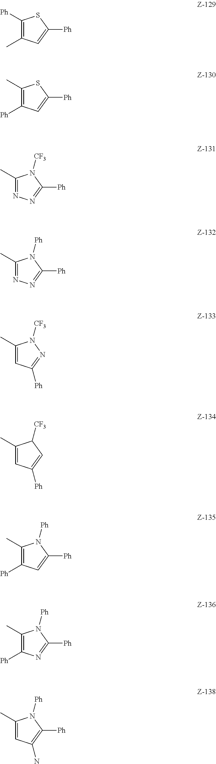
C1([Ph])=C(C)C=C([Ph])S1.C1(C)=C([Ph])C=C([Ph])S1.C1(C)=NN=C([Ph])N1[CF3].C1(C)=NN=C([Ph])N1[Ph].C1(C)=CC([Ph])=NN1[CF3].C1(C)=CC([Ph])=CC1[CF3].C1(C)=C([Ph])C=C([Ph])N1[Ph].C1(C)=C([Ph])N=C([Ph])N1[Ph].C1(C)=CC(N)=C([Ph])N1[Ph]
